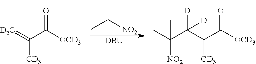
[D2C]=C(C([OCD3])=O)[CD3].CC([NO2])C.[DBU].C(C(C([OCD3])=O)[CD3])(C(C)([NO2])C)([D])[D]
